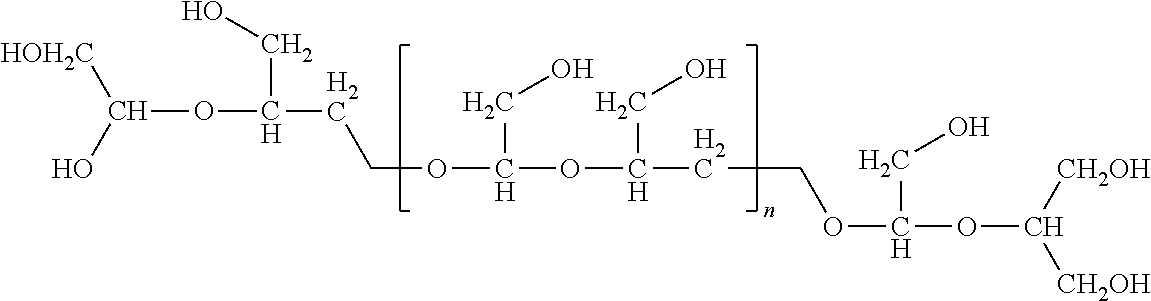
C(OC(CO)CCOC(CO)OC(CO)CCOC(CO)OC([CH2OH])[CH2OH])([HOH2C])O
